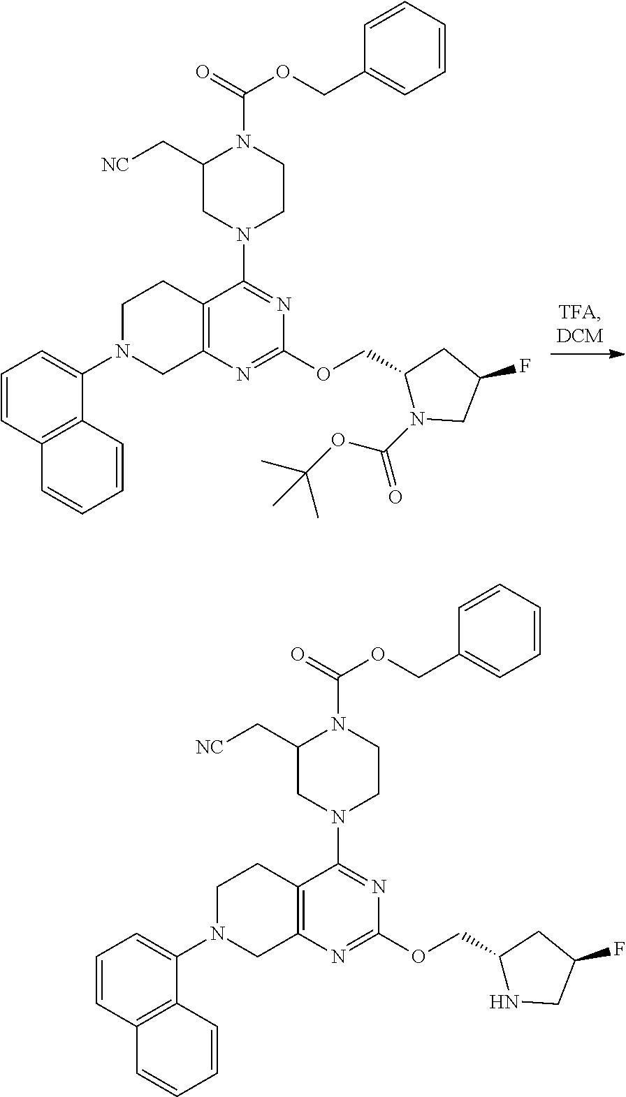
C1=CC2=C(C(N3CC4=C(CC3)C(N3CCN(C(=O)OCC5=CC=CC=C5)C(C[NC])C3)=NC(OCC3N(C(OC(C)(C)C)=O)CC(F)C3)=N4)=C1)C=CC=C2.C1=CC2=C(C(N3CC4=C(CC3)C(N3CCN(C(=O)OCC5=CC=CC=C5)C(C[NC])C3)=NC(OCC3NCC(F)C3)=N4)=C1)C=CC=C2
